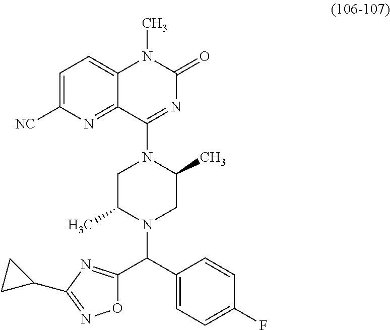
C1=C([NC])N=C2C(=C1)N(C)C(=O)N=C2N1CC(C)N(C(C2=CC=C(F)C=C2)C2=NC(C3CC3)=NO2)CC1C
